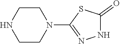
C1CNCCN1C1=NNC(=O)S1
